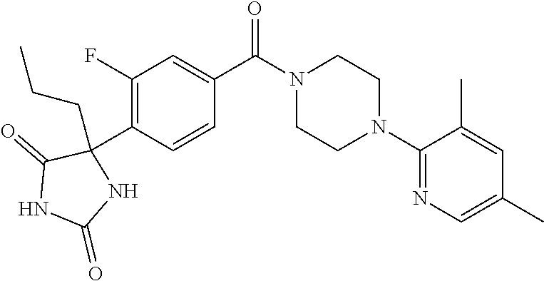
C1(F)=C(C2(CCC)C(=O)NC(=O)N2)C=CC(C(N2CCN(C3=NC=C(C)C=C3C)CC2)=O)=C1
